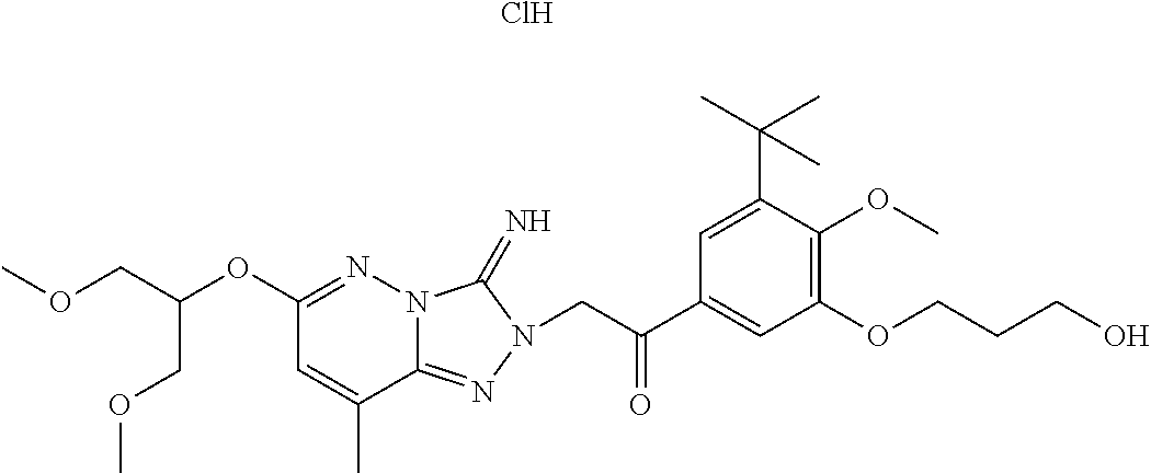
N12C(=NN(CC(C3=CC(OCCCO)=C(OC)C(C(C)(C)C)=C3)=O)C1=N)C(C)=CC(OC(COC)COC)=N2.Cl
